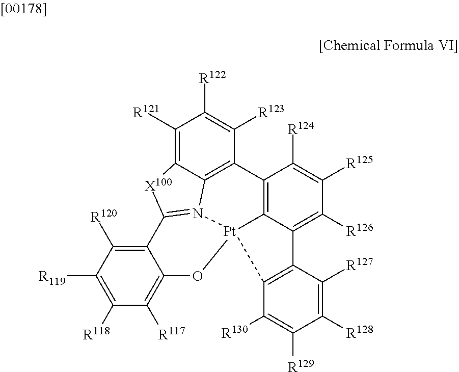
C12=C(C([R127])=C([R128])C([R129])=C1[R130])C1=C([R126])C([R125])=C([R124])C3=C1[Pt]21N2=C([X100]C4=C([R121])C([R122])=C([R123])C3=C42)C2=C([R120])C([R119])=C([R118])C([R117])=C2O1
